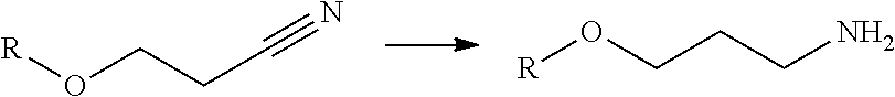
[R]OCCC#N.O(CCCN)[R]
